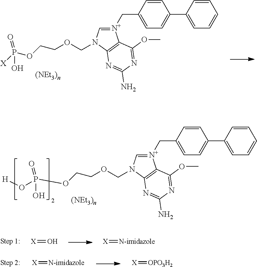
[N+]1(CC2=CC=C(C3=CC=CC=C3)C=C2)=CN(COCCOP(O[H])(=O)O)C2=C1C(OC)=NC(N)=N2.[N+]1(CC2=CC=C(C3=CC=CC=C3)C=C2)=CN(COCCOP([X])(=O)O)C2=C1C(OC)=NC(N)=N2.[X]=O.[X]=[N-imidazole].[X]=[OPO3H2].[X]=[N-imidazole]
